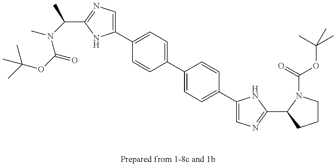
C(OC(N(C)C(C)C1=NC=C(C2=CC=C(C3=CC=C(C4=CN=C(C5N(C(OC(C)(C)C)=O)CCC5)N4)C=C3)C=C2)N1)=O)(C)(C)C
